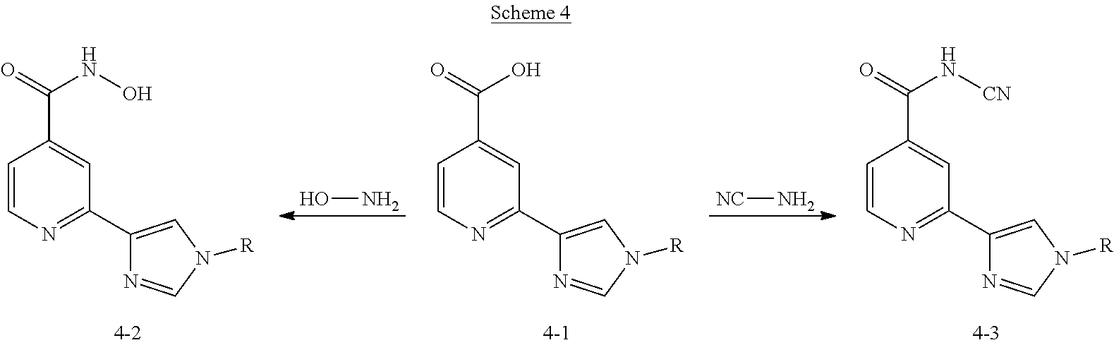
C1=CN=C(C2=CN([R])C=N2)C=C1C(=O)NO.ON.C1=CN=C(C2=CN([R])C=N2)C=C1C(=O)O.[NC]N.C1=CN=C(C2=CN([R])C=N2)C=C1C(=O)N[CN]
